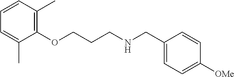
C1(OCCCNCC2=CC=C([OMe])C=C2)=C(C)C=CC=C1C
